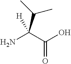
NC(C(O)=O)(C(C)C)[H]
